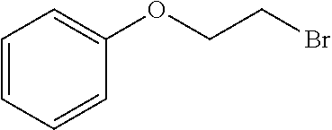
C1=CC=CC=C1OCCBr
